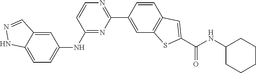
C1=CN=C(C2=CC3=C(C=C2)C=C(C(NC2CCCCC2)=O)S3)N=C1NC1=CC=C2C(=C1)C=NN2
